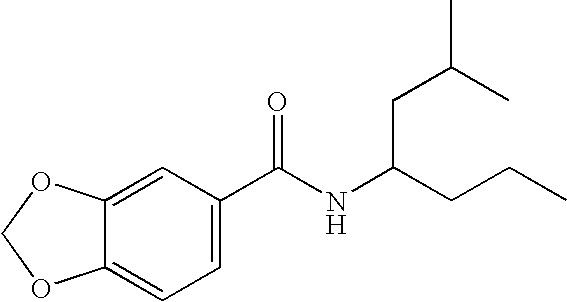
C12=CC(C(NC(CCC)CC(C)C)=O)=CC=C1OCO2
